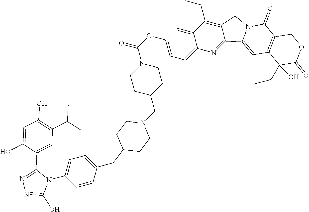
C1CC(CC2=CC=C(N3C(C4=CC(C(C)C)=C(O)C=C4O)=NN=C3O)C=C2)CCN1CC1CCN(C(OC2=CC=C3C(=C2)C(CC)=C2C(=N3)C3=CC4=C(C(=O)N3C2)COC(=O)C4(O)CC)=O)CC1
